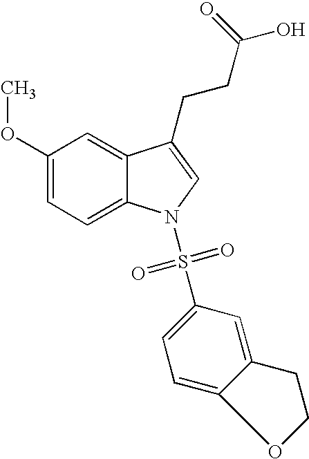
C1(OC)=CC=C2C(=C1)C(CCC(O)=O)=CN2S(=O)(=O)C1=CC=C2C(=C1)CCO2
